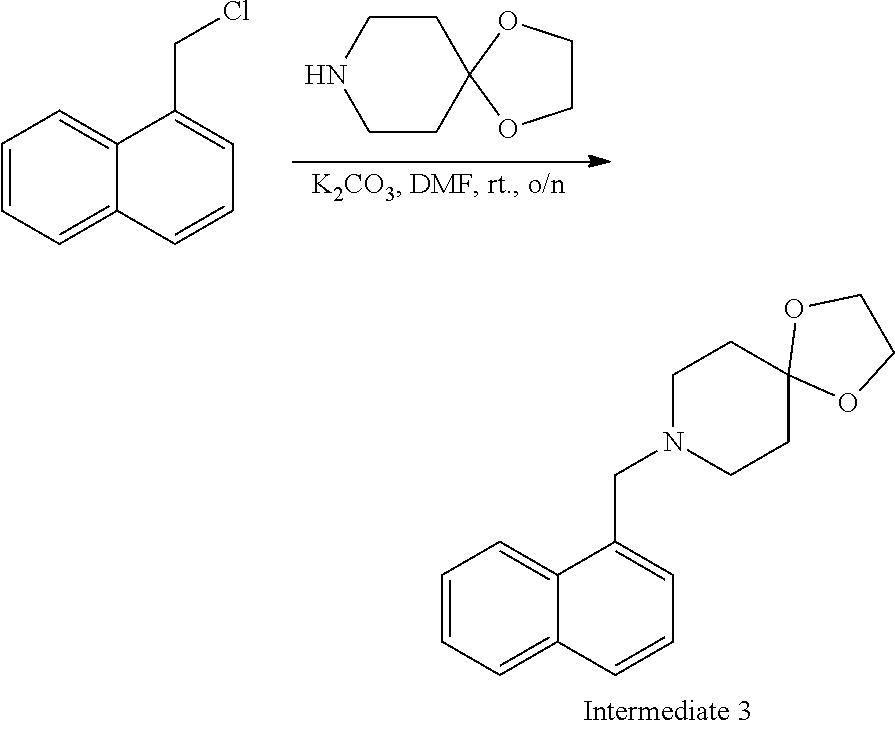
C1CC2(CCN1)OCCO2.C1=CC=C2C(=C1)C(CCl)=CC=C2.C1=CC=C2C(=C1)C(CN1CCC3(CC1)OCCO3)=CC=C2
